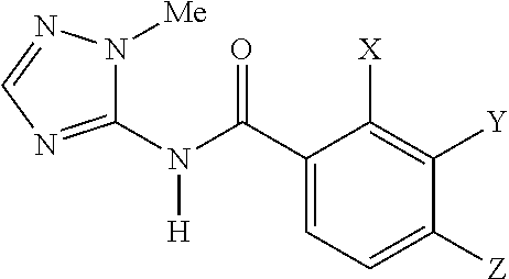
C1(N(C(C2=CC=C([Z])C([Y])=C2[X])=O)[H])=NC=NN1[Me]
